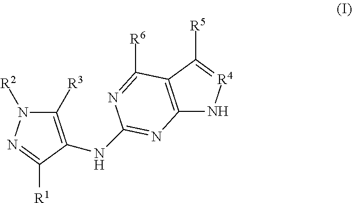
C1([R3])=C(NC2=NC3=C(C([R5])=[R4]N3)C([R6])=N2)C([R1])=NN1[R2]
